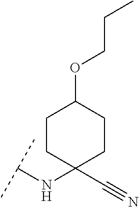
C(NC1(C#N)CCC(OCCC)CC1)(C)C
